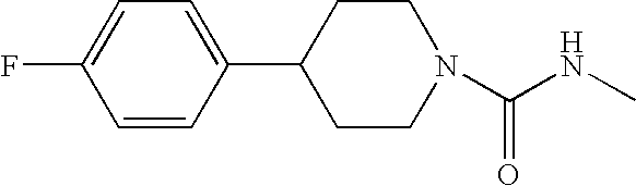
C(NC)(=O)N1CCC(C2=CC=C(F)C=C2)CC1
